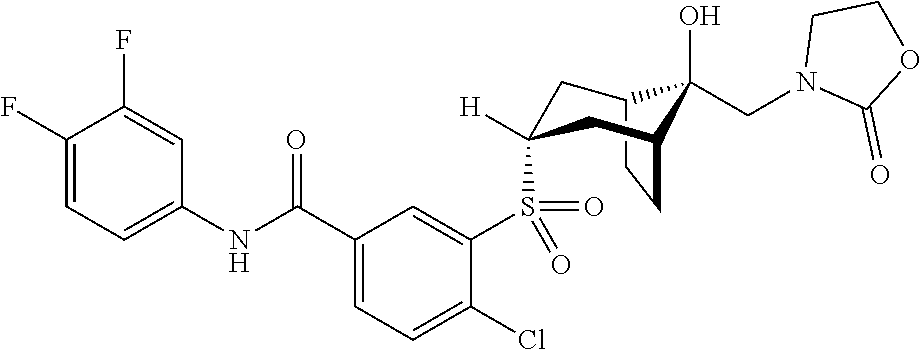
C12CCC(CC(S(C3=CC(C(NC4=CC=C(F)C(F)=C4)=O)=CC=C3Cl)(=O)=O)([H])C1)C2(O)CN1C(=O)OCC1
